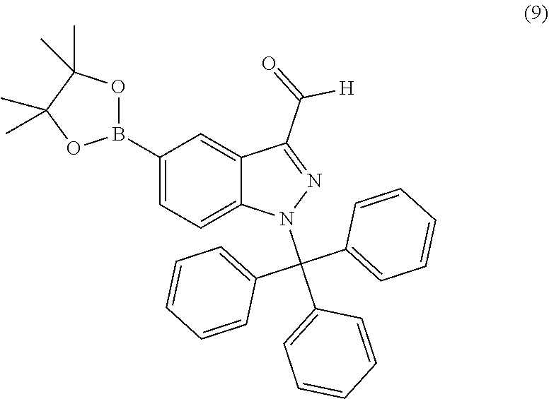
N1(C(C2=CC=CC=C2)(C2=CC=CC=C2)C2=CC=CC=C2)N=C(C(=O)[H])C2=CC(B3OC(C)(C)C(C)(C)O3)=CC=C12
